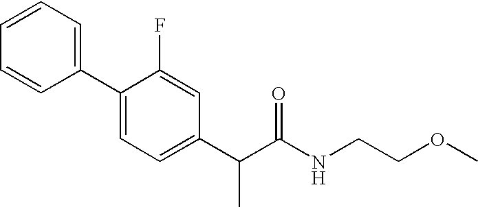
C1=CC=C(C2=CC=C(C(C(NCCOC)=O)C)C=C2F)C=C1
